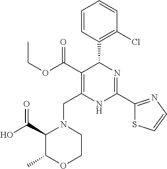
C1=CC(C2C(C(=O)OCC)=C(CN3C(C(O)=O)C(C)OCC3)NC(C3=NC=CS3)=N2)=C(Cl)C=C1
